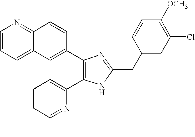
C1=CC=C2C(=N1)C=CC(C1=C(C3=CC=CC(C)=N3)NC(CC3=CC(Cl)=C([OCH3])C=C3)=N1)=C2
